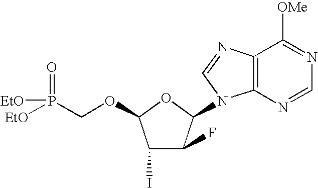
C12=C(N=CN=C1[OMe])N(C1C(F)C(I)C(OCP([EtO])(=O)[EtO])O1)C=N2
